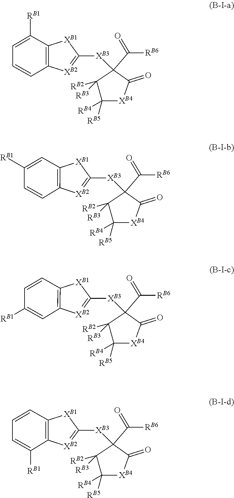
C12=C(C=CC=C1[RB1])[XB2]=C([XB3]C1(C(=O)[RB6])C([RB2])([RB3])C([RB5])([RB4])[XB4]C1=O)[XB1]2.C12=C(C=CC([RB1])=C1)[XB2]=C([XB3]C1(C(=O)[RB6])C([RB2])([RB3])C([RB5])([RB4])[XB4]C1=O)[XB1]2.C12=C(C=C([RB1])C=C1)[XB2]=C([XB3]C1(C(=O)[RB6])C([RB2])([RB3])C([RB5])([RB4])[XB4]C1=O)[XB1]2.C12=C(C([RB1])=CC=C1)[XB2]=C([XB3]C1(C(=O)[RB6])C([RB2])([RB3])C([RB5])([RB4])[XB4]C1=O)[XB1]2
